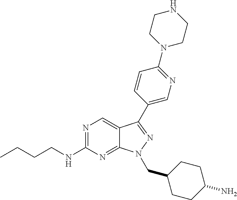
N1=C(NCCCC)N=C2C(=C1)C(C1=CN=C(N3CCNCC3)C=C1)=NN2CC1CCC(N)CC1
